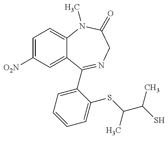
C1=C([O2N])C=C2C(=C1)N(C)C(=O)CN=C2C1=CC=CC=C1SC(C(S)C)C
